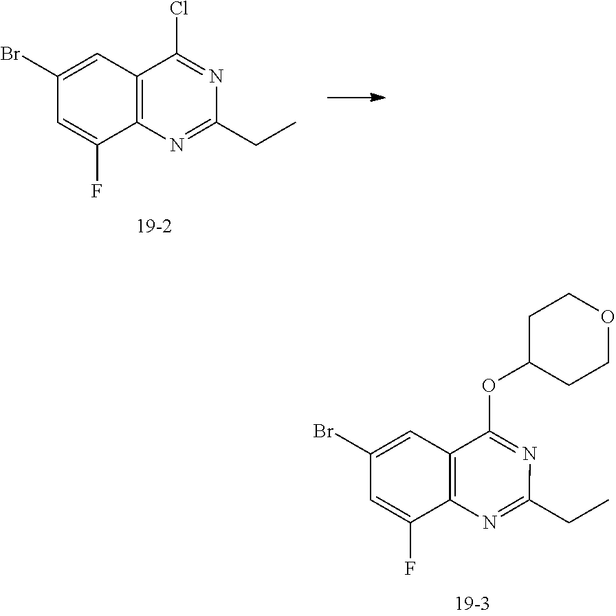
C12=C(C=C(Br)C=C1F)C(Cl)=NC(CC)=N2.C12=C(C=C(Br)C=C1F)C(OC1CCOCC1)=NC(CC)=N2
